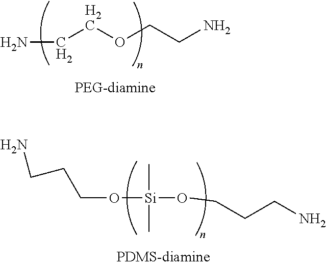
NCCOCCN.O([Si](C)(C)OCCCN)CCCN
